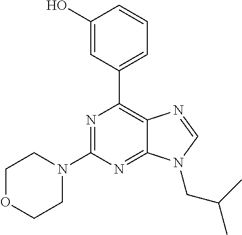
N1=C(N2CCOCC2)N=C2C(=C1C1=CC=CC(O)=C1)N=CN2CC(C)C
